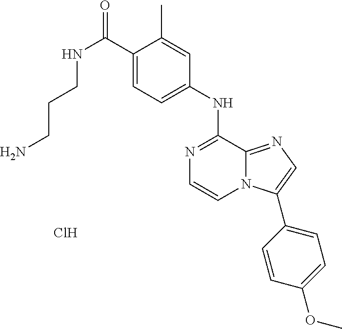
C1(NC2=NC=CN3C2=NC=C3C2=CC=C(OC)C=C2)=CC=C(C(NCCCN)=O)C(C)=C1.Cl
